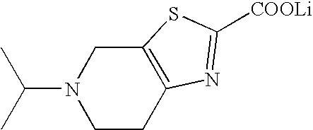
N1(C(C)C)CCC2=C(C1)SC([COOLi])=N2
